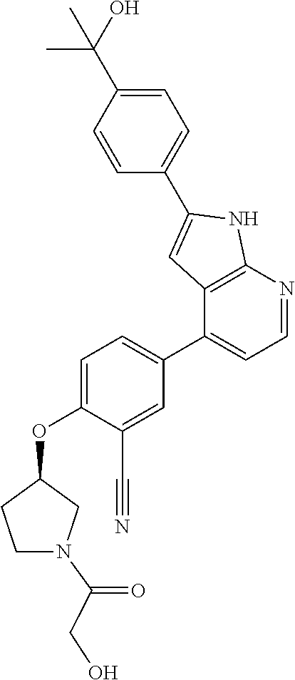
C1N(C(=O)CO)CC(OC2=CC=C(C3=CC=NC4=C3C=C(C3=CC=C(C(C)(O)C)C=C3)N4)C=C2C#N)C1
